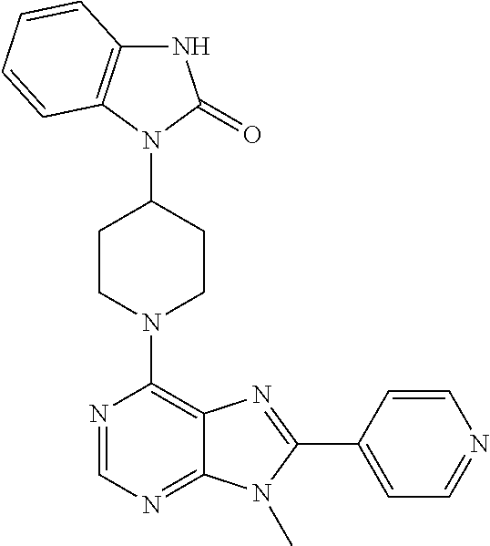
N1C2=C(C=CC=C2)N(C2CCN(C3=C4C(=NC=N3)N(C)C(C3=CC=NC=C3)=N4)CC2)C1=O
